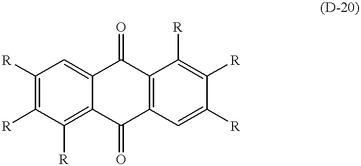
C1([R])=C([R])C([R])=C2C(=C1)C(=O)C1=C(C2=O)C=C([R])C([R])=C1[R]
